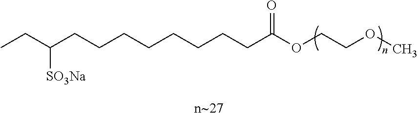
C(C(CCCCCCCCC(OCCOC)=O)[SO3Na])C
